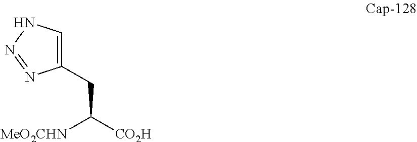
C1(CC([CO2H])[MeO2CHN])=CNN=N1
